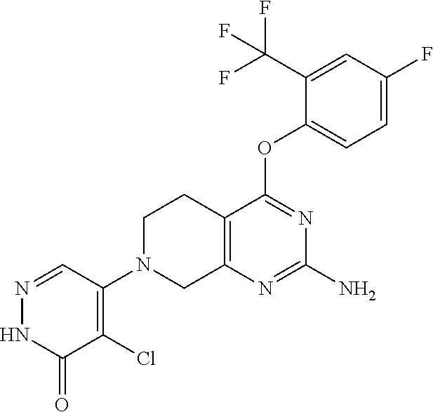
C12=C(N=C(N)N=C1OC1=CC=C(F)C=C1C(F)(F)F)CN(C1=C(Cl)C(=O)NN=C1)CC2
